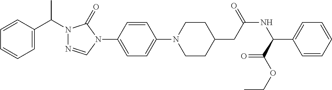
C1=C(C(N2N=CN(C3=CC=C(N4CCC(CC(NC(C5=CC=CC=C5)C(OCC)=O)=O)CC4)C=C3)C2=O)C)C=CC=C1
